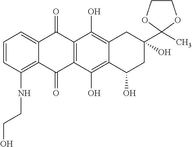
C1=CC(NCCO)=C2C(=C1)C(=O)C1=C(C2=O)C(O)=C2C(=C1O)CC(O)(C1(C)OCCO1)CC2O
